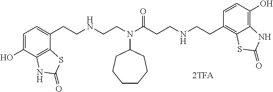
C1=C(O)C2=C(C(CCNCCN(C(CCNCCC3=C4C(=C(O)C=C3)NC(=O)S4)=O)C3CCCCCC3)=C1)SC(=O)N2
